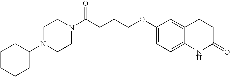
C1N(C2CCCCC2)CCN(C(CCCOC2=CC=C3C(=C2)CCC(=O)N3)=O)C1
